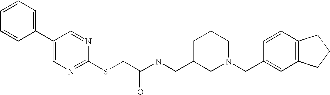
C1=CC=C(C2=CN=C(SCC(NCC3CN(CC4=CC5=C(C=C4)CCC5)CCC3)=O)N=C2)C=C1
